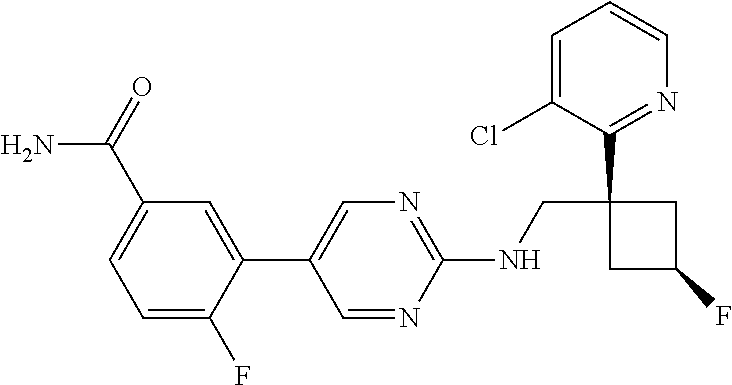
C1(C2=CC(C(N)=O)=CC=C2F)=CN=C(NCC2(C3=NC=CC=C3Cl)CC(F)C2)N=C1
